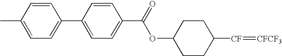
C1(C(OC2CCC([CF]=[CFCF3])CC2)=O)=CC=C(C2=CC=C(C)C=C2)C=C1
